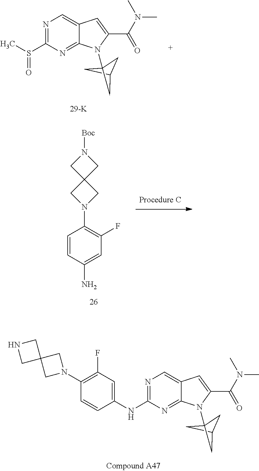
N1=C(S(C)=O)N=C2C(=C1)C=C(C(N(C)C)=O)N2C12CC(C1)C2.C1=C(NC2=NC=C3C(=N2)N(C24CC(C2)C4)C(C(N(C)C)=O)=C3)C=CC(N2CC3(C2)CNC3)=C1F.C1=C(N)C=CC(N2CC3(C2)CN([Boc])C3)=C1F
